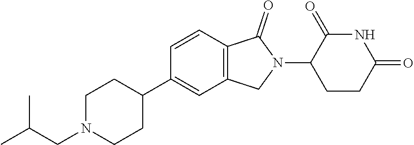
C1N(CC(C)C)CCC(C2=CC3=C(C=C2)C(=O)N(C2CCC(=O)NC2=O)C3)C1
